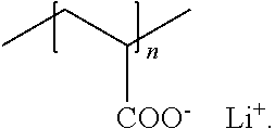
[COO-]C(CC)C.[Li+]
